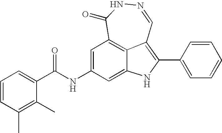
N1=CC2=C(C3=CC=CC=C3)NC3=CC(NC(C4=CC=CC(C)=C4C)=O)=CC(=C23)C(=O)N1
